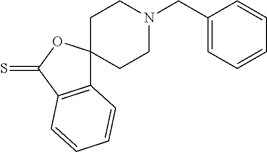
C12=C(C(=S)OC13CCN(CC1=CC=CC=C1)CC3)C=CC=C2
